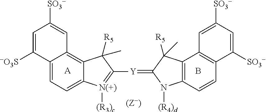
C1=C([-O3S])C2=CC=C3C(=C2C=C1[SO3-])C([R5])(C)C([Y]=C1N([(R4)d])C2=C(C1([R5])C)C1=C(C=C2)C([SO3-])=CC([SO3-])=C1)=[N(+)]3[(R3)c].B.[A]
